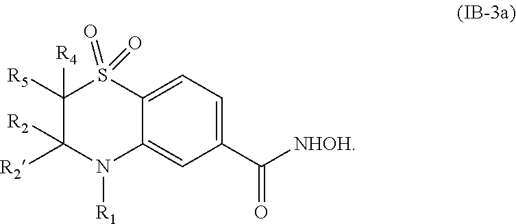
C1=C2C(=CC(C([NHOH])=O)=C1)N([R1])C([R2])([R2])C([R4])([R5])S2(=O)=O
